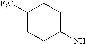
C1([F3C])CCC(N)CC1
